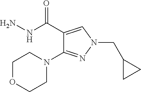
C1(C(=O)NN)=CN(CC2CC2)N=C1N1CCOCC1
